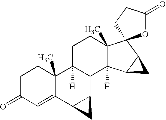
C1C(=O)C=C2C(C)(C1)C1([H])C(C3C2C3)C2([H])C(C)(CC1)C1(C3C2C3)OC(=O)CC1
